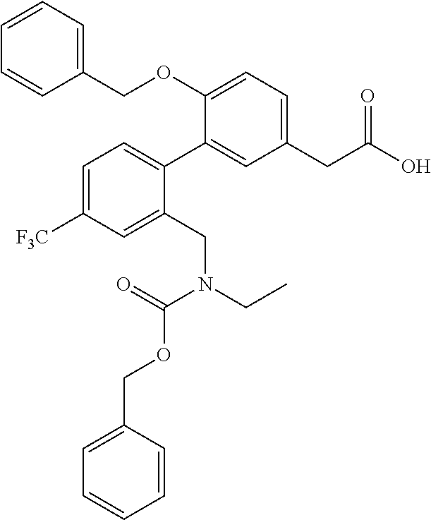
C1=C([F3C])C=C(CN(C(OCC2=CC=CC=C2)=O)CC)C(C2=CC(CC(O)=O)=CC=C2OCC2=CC=CC=C2)=C1
